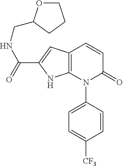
C1=CC(N2C(=O)C=CC3=C2NC(C(=O)NCC2OCCC2)=C3)=CC=C1[CF3]
